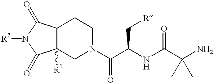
[R2]N1C(=O)C2([R1])C(C1=O)CCN(C(C(NC(C(N)(C)C)=O)C[R])=O)C2
